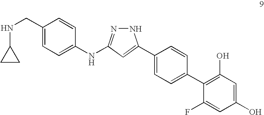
C1=C(CNC2CC2)C=CC(NC2=NNC(C3=CC=C(C4=C(O)C=C(O)C=C4F)C=C3)=C2)=C1
